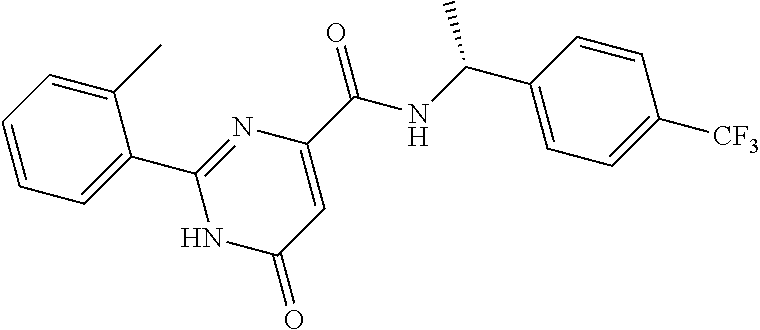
C1(C2=CC=CC=C2C)=NC(C(NC(C2=CC=C([CF3])C=C2)C)=O)=CC(=O)N1
